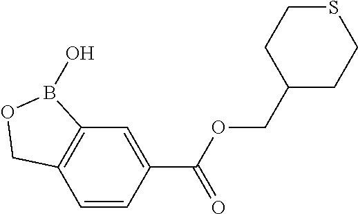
C12=C(C=CC(C(OCC3CCSCC3)=O)=C1)COB2O
